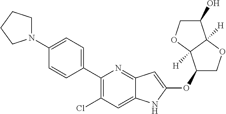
C1(N2CCCC2)=CC=C(C2=C(Cl)C=C3C(=N2)C=C(OC2COC4([H])C2([H])OCC4O)N3)C=C1
